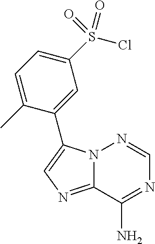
N12C(=NC=C1C1=CC(S(Cl)(=O)=O)=CC=C1C)C(N)=NC=N2
